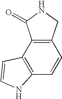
C12=C(C3=C(C=C1)CNC3=O)C=CN2
